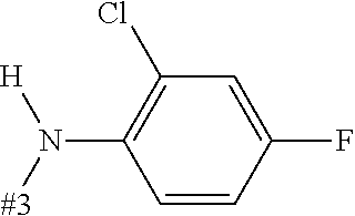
C1(N([#3])[H])=C(Cl)C=C(F)C=C1
